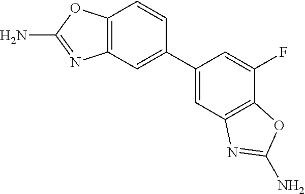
C12=C(OC(N)=N1)C=CC(C1=CC3=C(C(F)=C1)OC(N)=N3)=C2
